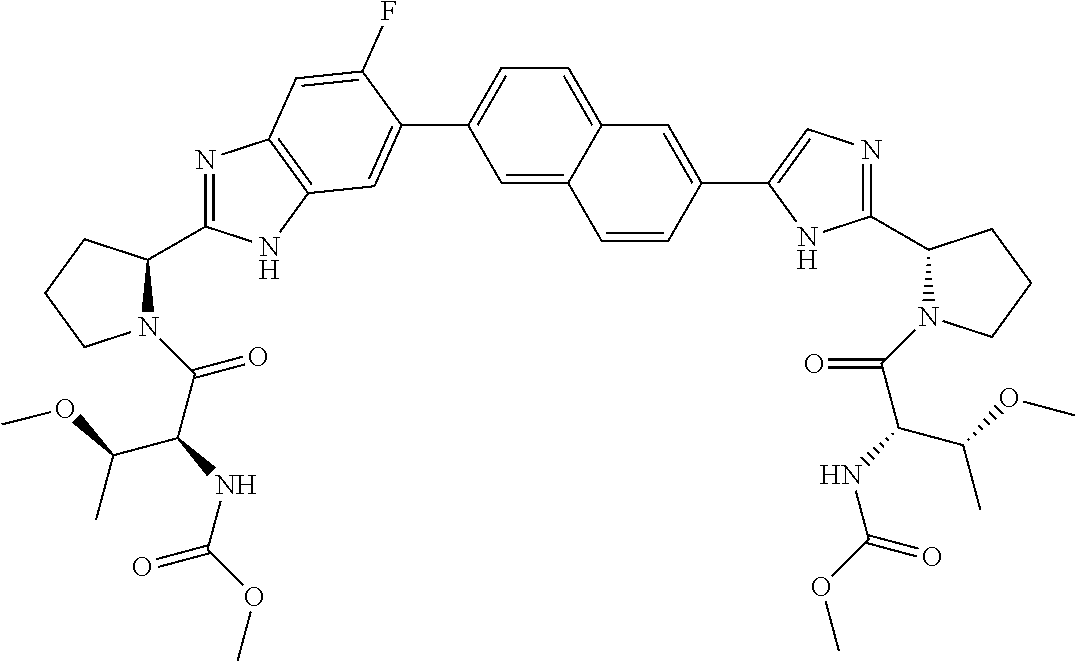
C1CCN(C(C(C(OC)C)NC(OC)=O)=O)C1C1=NC2=C(N1)C=C(C1=CC=C3C(=C1)C=CC(C1=CN=C(C4CCCN4C(C(NC(OC)=O)C(OC)C)=O)N1)=C3)C(F)=C2
